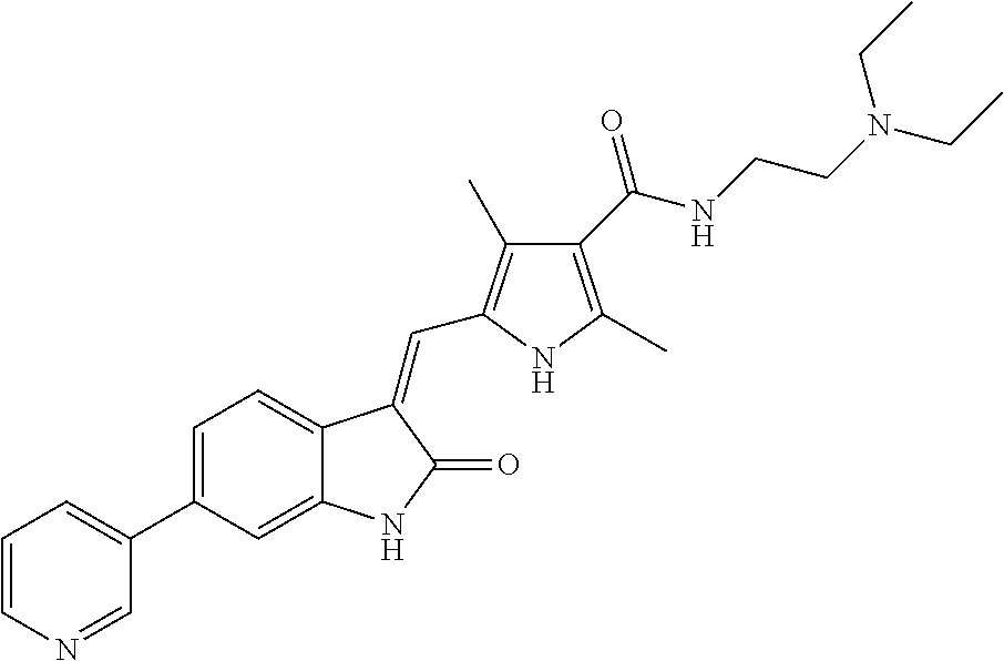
C1=C(C2=CC=CN=C2)C=C2C(=C1)C(=CC1=C(C)C(C(NCCN(CC)CC)=O)=C(C)N1)C(=O)N2
